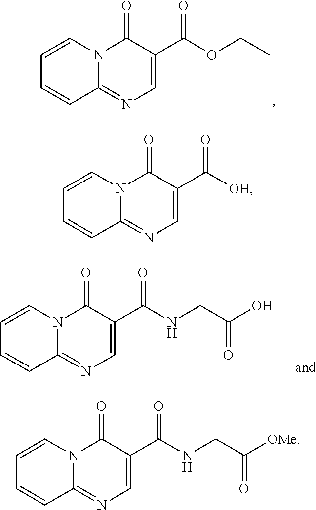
C1=CC=CC2=NC=C(C(OCC)=O)C(=O)N12.C1=CC=CC2=NC=C(C(NCC(O)=O)=O)C(=O)N12.C1=CC=CC2=NC=C(C([OH])=O)C(=O)N12.C1=CC=CC2=NC=C(C(NCC([OMe])=O)=O)C(=O)N12
